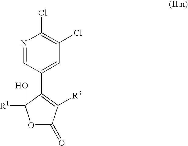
O1C(=O)C([R3])=C(C2=CC(Cl)=C(Cl)N=C2)C1([R1])O
